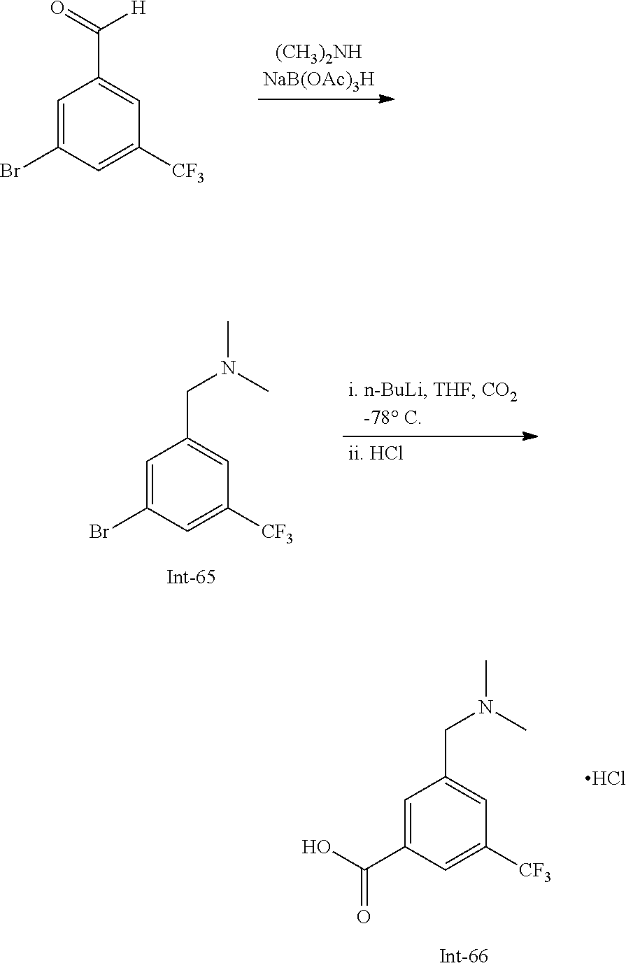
C1=C(C(O)=O)C=C([CF3])C=C1CN(C)C.Cl.C1=C(Br)C=C([CF3])C=C1C(=O)[H].C1=C(Br)C=C([CF3])C=C1CN(C)C
